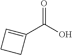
C1CC(C(O)=O)=C1
